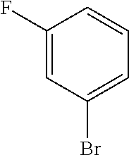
C1(F)=CC(Br)=CC=C1
